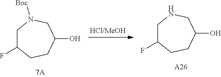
C1C(F)CCC(O)CN1.[A26].C1C(F)CCC(O)CN1[Boc]
